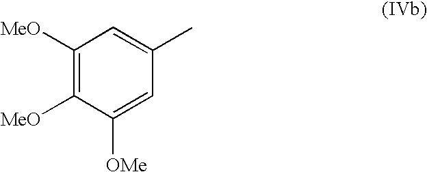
C1([MeO])=C([MeO])C([OMe])=CC(C)=C1
